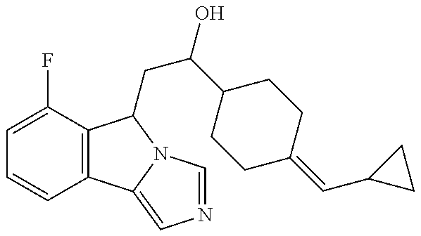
C1=C(F)C2=C(C=C1)C1=CN=CN1C2CC(O)C1CCC(=CC2CC2)CC1
